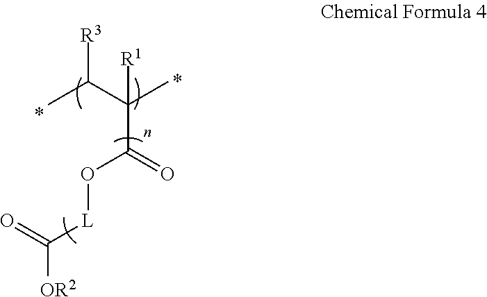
CC(C(C)(C(=O)O[L]C([OR2])=O)[R1])[R3]
